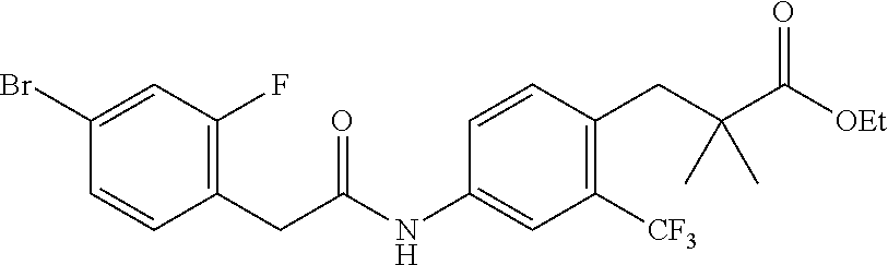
C1(CC(NC2=CC([CF3])=C(CC(C([OEt])=O)(C)C)C=C2)=O)=C(F)C=C(Br)C=C1
